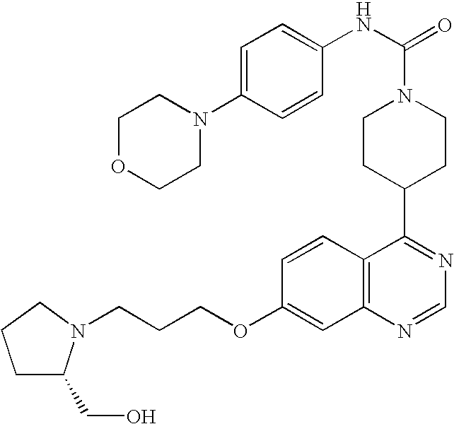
C1CC(C2=NC=NC3=C2C=CC(OCCCN2C(CO)CCC2)=C3)CCN1C(=O)NC1=CC=C(N2CCOCC2)C=C1
